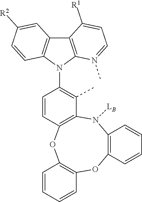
C12=C(N([LB])C3=C(OC4=C(O1)C=CC=C4)C=CC(N1C4=C(C5=C1C=CC([R2])=C5)C([R1])=CC=N4C)=C3C)C=CC=C2
